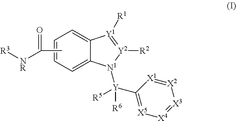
C1=C2C(=CC=C1)[Y1]([R1])=[Y2]([R2])[N1]2[Y](C1=[X5][X4]=[X3][X2]=[X1]1)([R6])[R5].CC([NR][R3])=O
